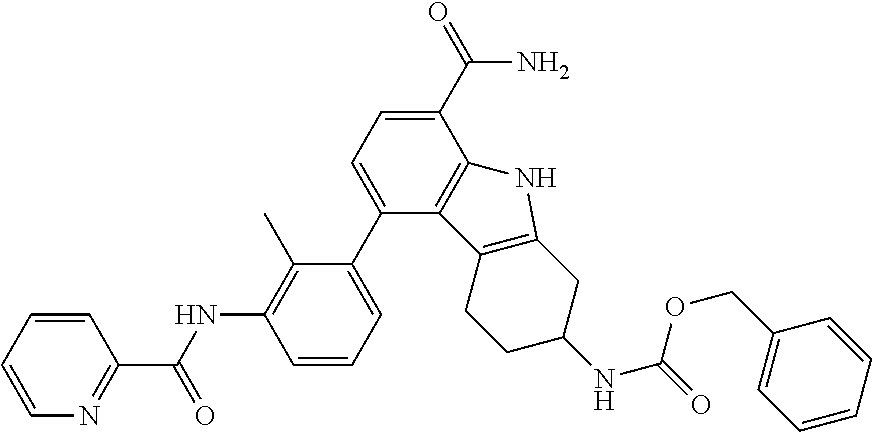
C1=CC=C(C2=CC=C(C(=O)N)C3=C2C2=C(CC(NC(OCC4=CC=CC=C4)=O)CC2)N3)C(C)=C1NC(C1=NC=CC=C1)=O
